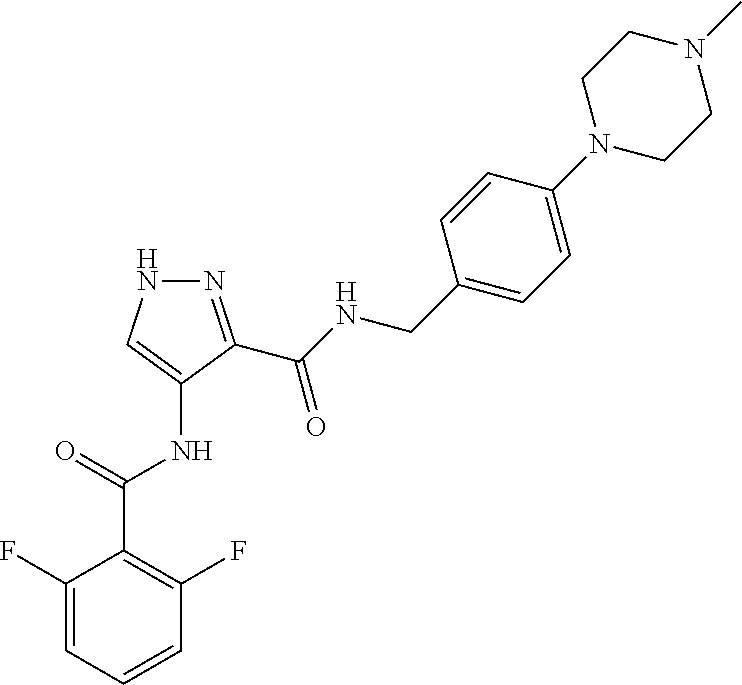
N1=C(C(NCC2=CC=C(N3CCN(C)CC3)C=C2)=O)C(NC(C2=C(F)C=CC=C2F)=O)=CN1
